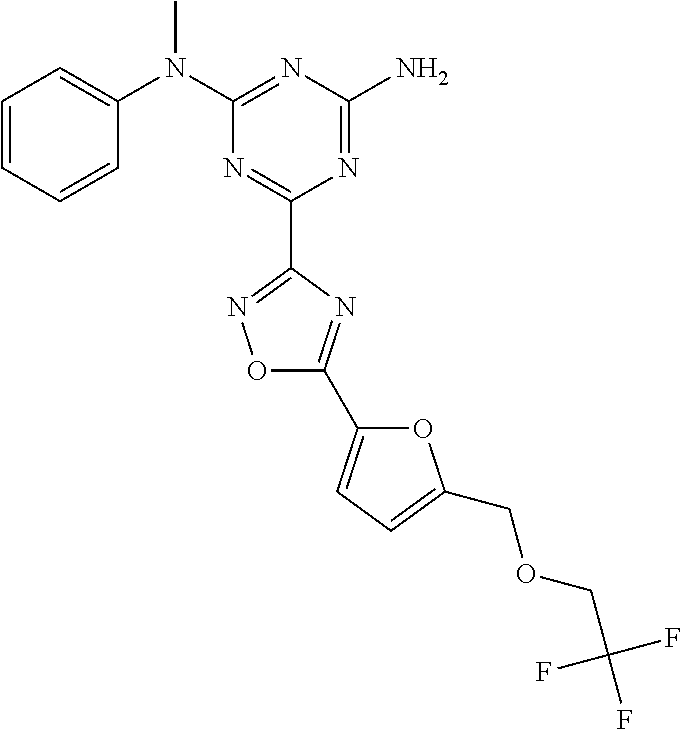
C1=CC=CC(N(C2=NC(N)=NC(C3=NOC(C4=CC=C(COCC(F)(F)F)O4)=N3)=N2)C)=C1
